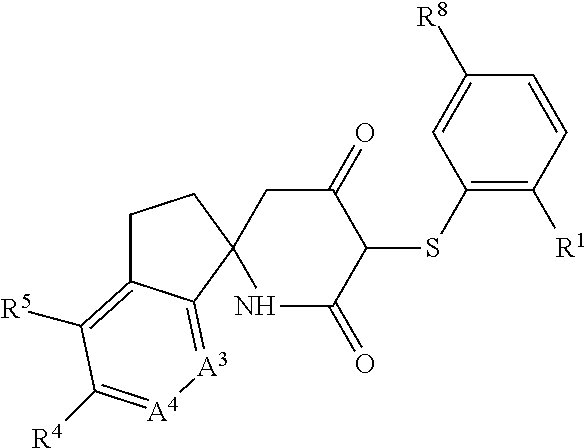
C1(SC2C(=O)CC3(NC2=O)C2=[A3][A4]=C([R4])C([R5])=C2CC3)=C([R1])C=CC([R8])=C1
